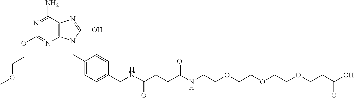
N1=C(N)C2=C(N=C1OCCOC)N(CC1=CC=C(CNC(CCC(NCCOCCOCCOCCC(O)=O)=O)=O)C=C1)C(O)=N2
